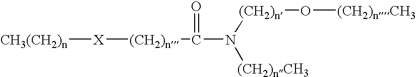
[CH3(CH2)n][X][(CH2)n]C(N([(CH2)n]O[(CH2)nCH3])[(CH2)nCH3])=O
